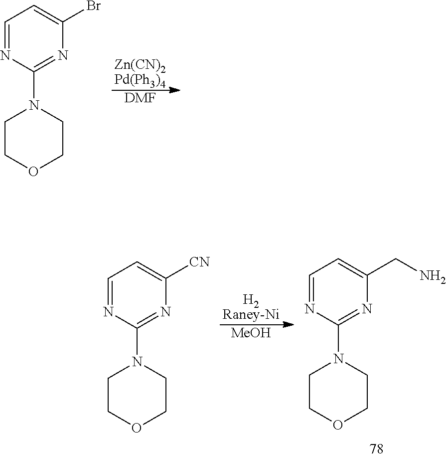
[Zn(CN)2Pd(Ph3)4].[DMF].C1=NC(N2CCOCC2)=NC(Br)=C1.[H2Raney-Ni].[MeOH].C1=NC(N2CCOCC2)=NC(CN)=C1.C1=NC(N2CCOCC2)=NC([CN])=C1
